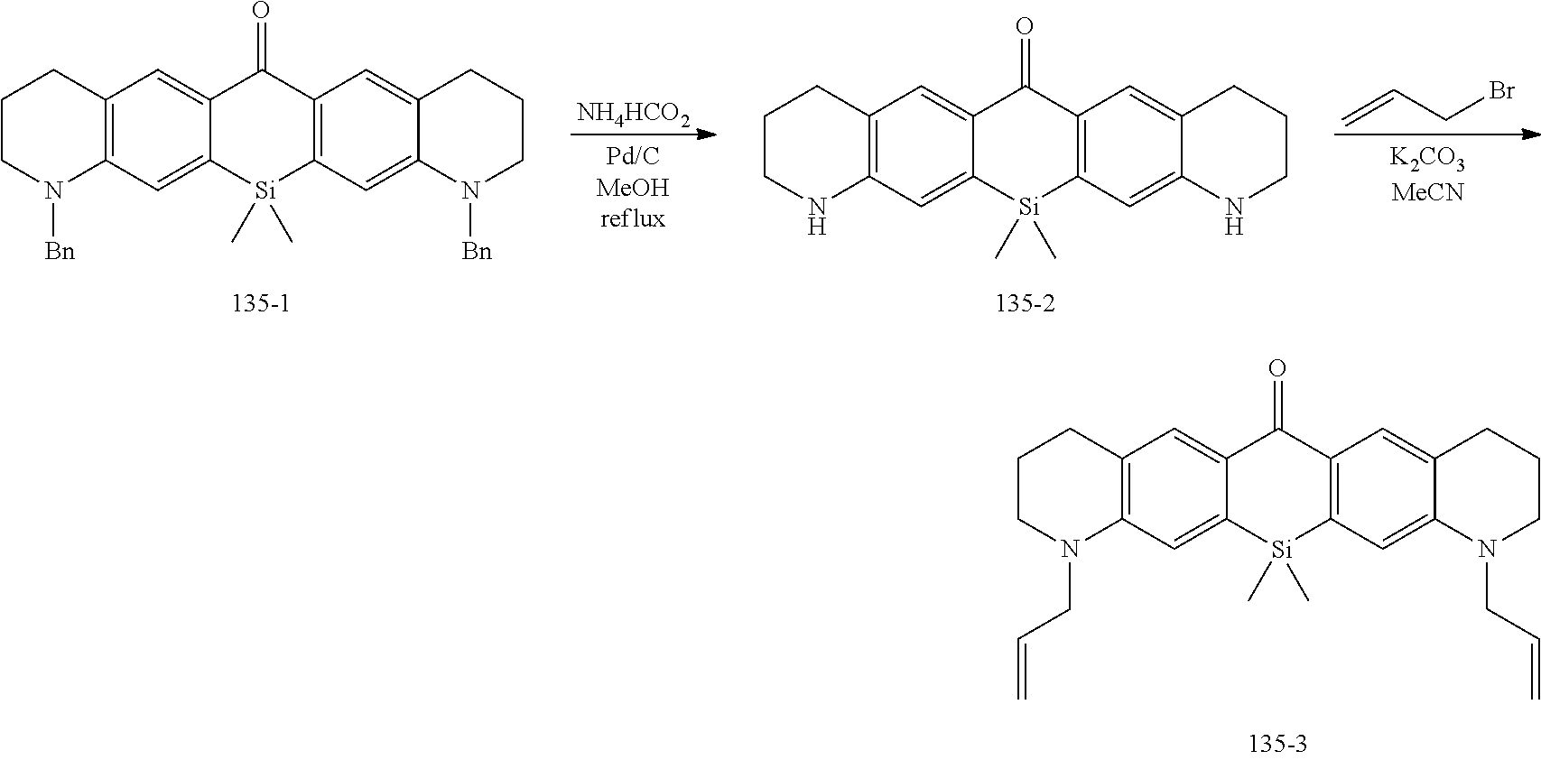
[NH4HCO2].C12=C(C=C3C(=C1)C(=O)C1=C([Si]3(C)C)C=C3C(=C1)CCCN3[Bn])N([Bn])CCC2.C12=C(C=C3C(=C1)C(=O)C1=C([Si]3(C)C)C=C3C(=C1)CCCN3)NCCC2.C=CCBr.C12=C(C=C3C(=C1)C(=O)C1=C([Si]3(C)C)C=C3C(=C1)CCCN3CC=C)N(CC=C)CCC2
